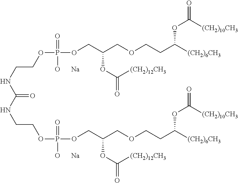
C(NCCOP(OCC(COCCC([(CH2)6CH3])OC(=O)[(CH2)10CH3])OC(=O)[(CH2)12CH3])(=O)[O      Na])(=O)NCCOP(OCC(COCCC([(CH2)6CH3])OC(=O)[(CH2)10CH3])OC(=O)[(CH2)12CH3])(=O)[O      Na]
